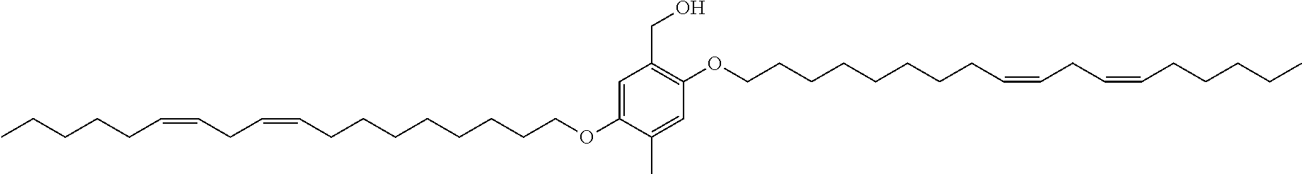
CCCCCC=CCC=CCCCCCCCCOC1=CC(CO)=C(OCCCCCCCCC=CCC=CCCCCC)C=C1C
